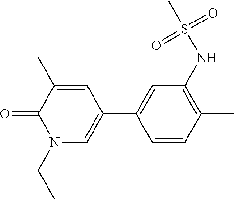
C1(C)=CC(C2=CC(NS(C)(=O)=O)=C(C)C=C2)=CN(CC)C1=O
